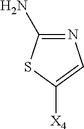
N1=C(N)SC([X4])=C1
